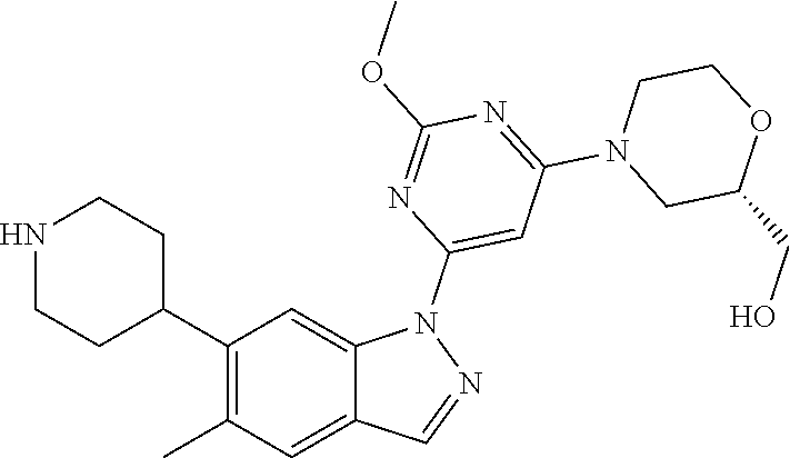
C1(C2CCNCC2)=C(C)C=C2C(=C1)N(C1=CC(N3CC(CO)OCC3)=NC(OC)=N1)N=C2
